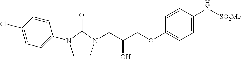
O(CC(CN1CCN(C2=CC=C(Cl)C=C2)C1=O)O)C1=CC=C(N[SO2Me])C=C1
